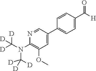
C1(C2=CC(OC)=C(N(C([D])([D])[D])C([D])([D])[D])N=C2)=CC=C(C([H])=O)C=C1
